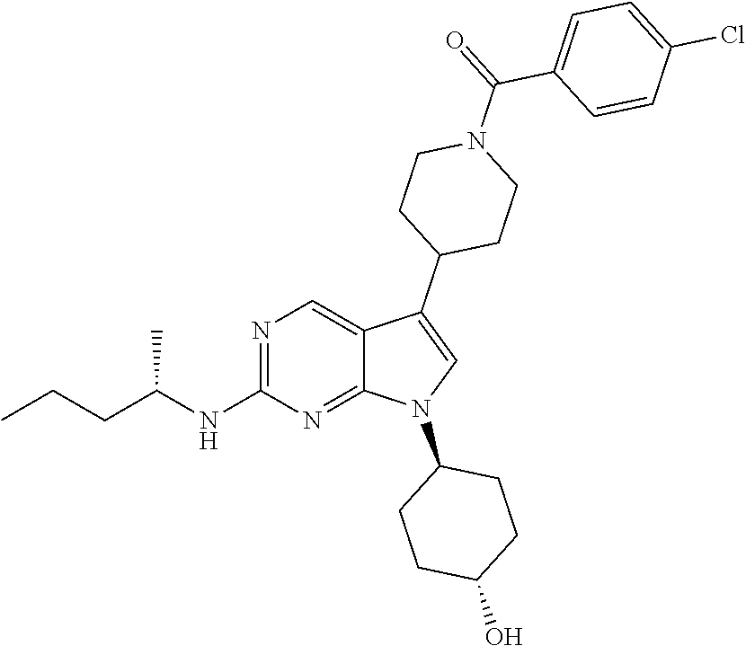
N1=C(NC(CCC)C)N=C2C(=C1)C(C1CCN(C(=O)C3=CC=C(Cl)C=C3)CC1)=CN2C1CCC(O)CC1
